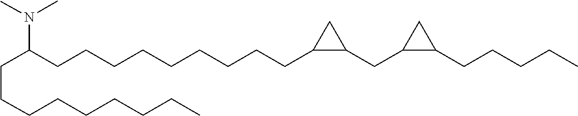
C(CCC(N(C)C)CCCCCCCCCC1C(CC2C(CCCCC)C2)C1)CCCCCC
